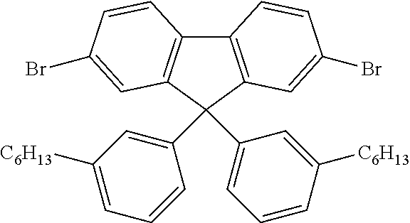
C12=C(C(C3=CC([C6H13])=CC=C3)(C3=CC=CC([C6H13])=C3)C3=C1C=CC(Br)=C3)C=C(Br)C=C2
